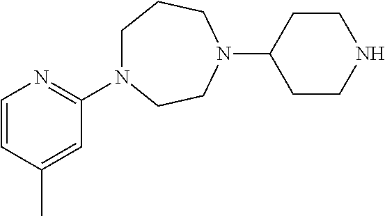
C1N(C2=NC=CC(C)=C2)CCN(C2CCNCC2)CC1
